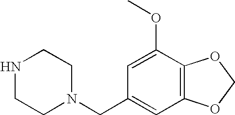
C1NCCN(CC2=CC3=C(C(OC)=C2)OCO3)C1
